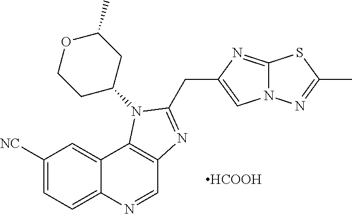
C1([NC])=CC=C2C(=C1)C1=C(C=N2)N=C(CC2=CN3C(=N2)SC(C)=N3)N1C1CC(C)OCC1.[HCOOH]
